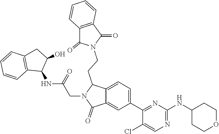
C1(C2=NC(NC3CCOCC3)=NC=C2Cl)=CC=C2C(=C1)C(=O)N(CC(NC1C(O)CC3=C1C=CC=C3)=O)C2CCN1C(=O)C2=C(C1=O)C=CC=C2
